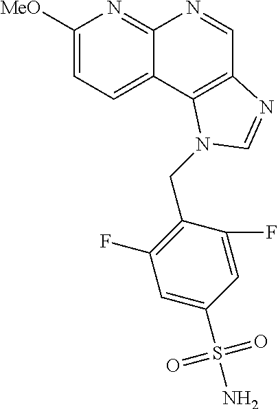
C1([MeO])=CC=C2C(=N1)N=CC1=C2N(CC2=C(F)C=C(S(N)(=O)=O)C=C2F)C=N1
